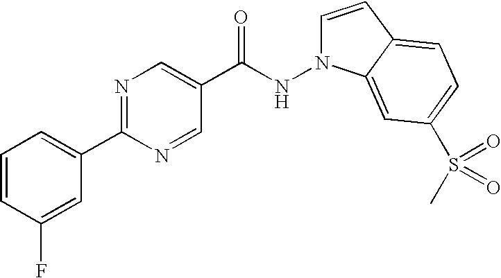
C1=CC(F)=CC(C2=NC=C(C(NN3C=CC4=CC=C(S(=O)(=O)C)C=C34)=O)C=N2)=C1
